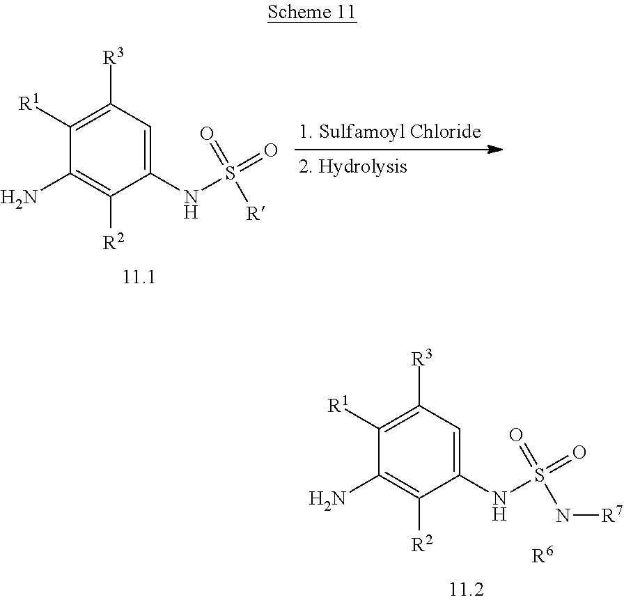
C1([R1])=C([R3])C=C(NS([R])(=O)=O)C([R2])=C1N.C1([R1])=C([R3])C=C(NS(N[R7])(=O)=O)C([R2])=C1N.[R6]
